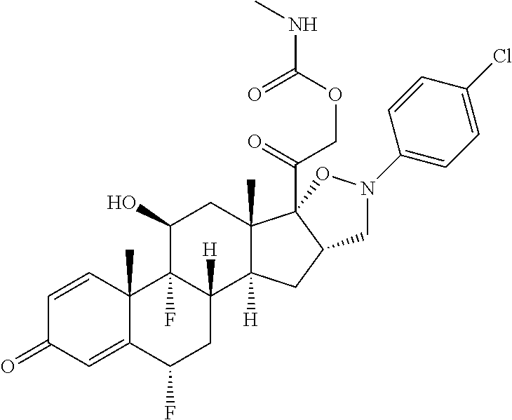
C1=CC2(C)C(=CC1=O)C(F)CC1([H])C2(F)C(O)CC2(C)C1([H])CC1C2(C(=O)COC(NC)=O)ON(C2=CC=C(Cl)C=C2)C1
